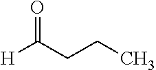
C(=O)([H])CCC
